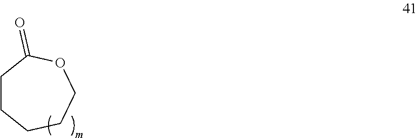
C1CCCCOC1=O
